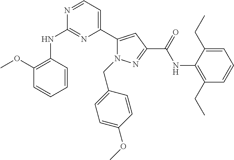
C1=CC(NC2=NC(C3=CC(C(=O)NC4=C(CC)C=CC=C4CC)=NN3CC3=CC=C(OC)C=C3)=CC=N2)=C(OC)C=C1
